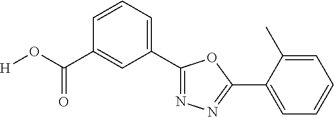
[H]OC(C1=CC(C2=NN=C(C3=CC=CC=C3C)O2)=CC=C1)=O
